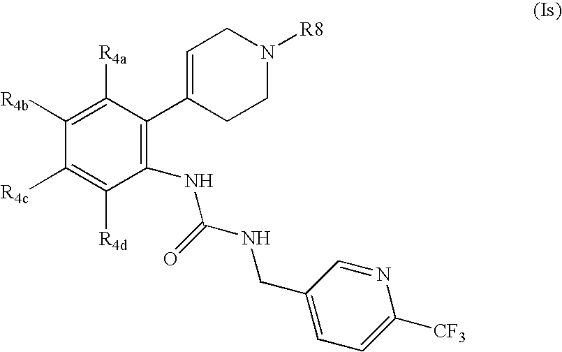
C1([R4b])=C([R4a])C(C2=CCN([R8])CC2)=C(NC(NCC2=CC=C([CF3])N=C2)=O)C([R4d])=C1[R4c]
